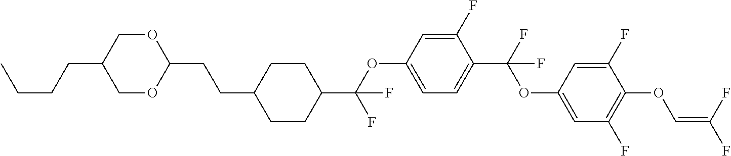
C1OC(CCC2CCC(C(OC3=CC=C(C(F)(OC4=CC(F)=C(OC=C(F)F)C(F)=C4)F)C(F)=C3)(F)F)CC2)OCC1CCCC
